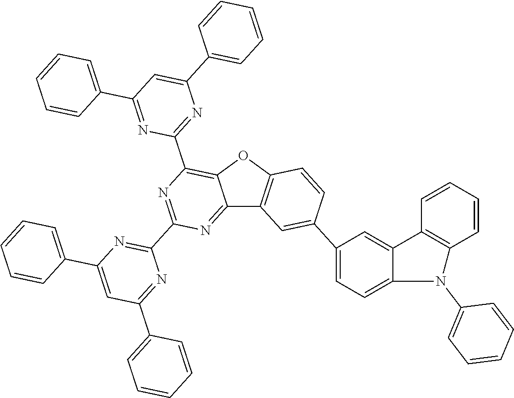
C1=C(C2=CC3=C(OC4=C(C5=NC(C6=CC=CC=C6)=CC(C6=CC=CC=C6)=N5)N=C(C5=NC(C6=CC=CC=C6)=CC(C6=CC=CC=C6)=N5)N=C34)C=C2)C=C2C(=C1)N(C1=CC=CC=C1)C1=C2C=CC=C1
